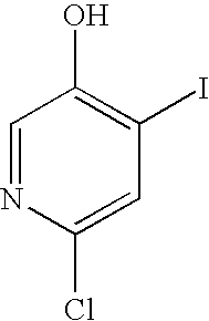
C1=NC(Cl)=CC(I)=C1O
